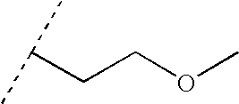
C(C(C)C)COC
